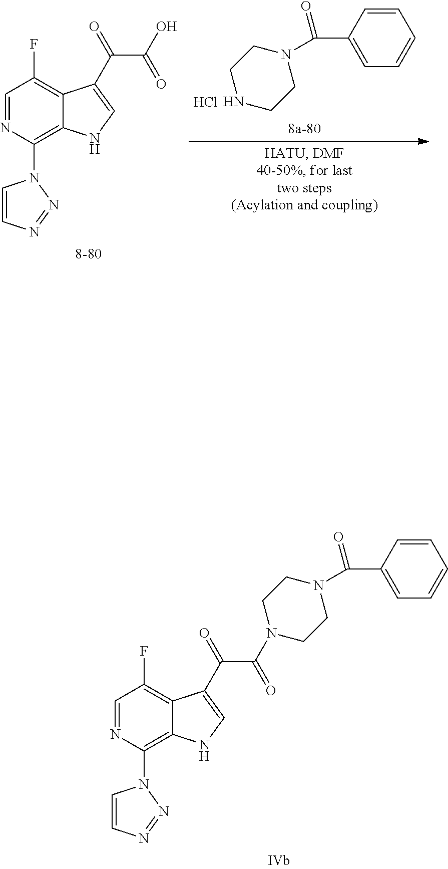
C1=NC(N2C=CN=N2)=C2C(=C1F)C(C(C(O)=O)=O)=CN2.C1=CC(C(N2CCNCC2)=O)=CC=C1.Cl.C1=NC(N2C=CN=N2)=C2C(=C1F)C(C(C(=O)N1CCN(C(C3=CC=CC=C3)=O)CC1)=O)=CN2
